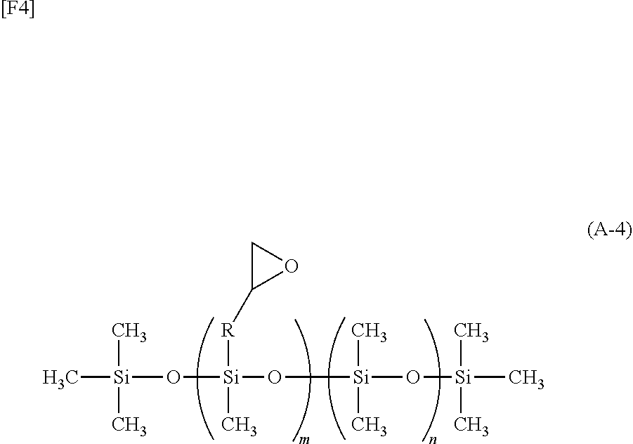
C[Si](C)(C)O[Si](C)(O[Si](C)(C)O[Si](C)(C)C)[R]C1OC1.[[F4]]
